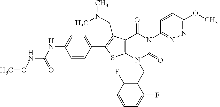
C1=CC(C2=C(CN(C)C)C3=C(S2)N(CC2=C(F)C=CC=C2F)C(=O)N(C2=NN=C(OC)C=C2)C3=O)=CC=C1NC(NOC)=O
